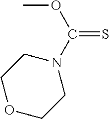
C1OCCN(C(OC)=S)C1
